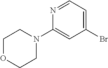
N1=CC=C(Br)C=C1N1CCOCC1
